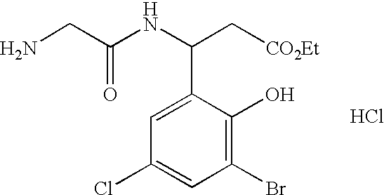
C1(Br)=C(O)C(C(NC(CN)=O)C[CO2Et])=CC(Cl)=C1.Cl
